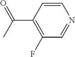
C1=CC(C(C)=O)=C(F)C=N1
